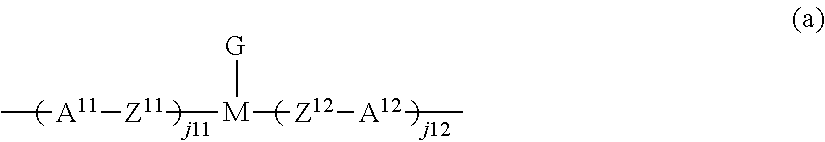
C[A11][Z11][M]([Z12][A12]C)[G]
